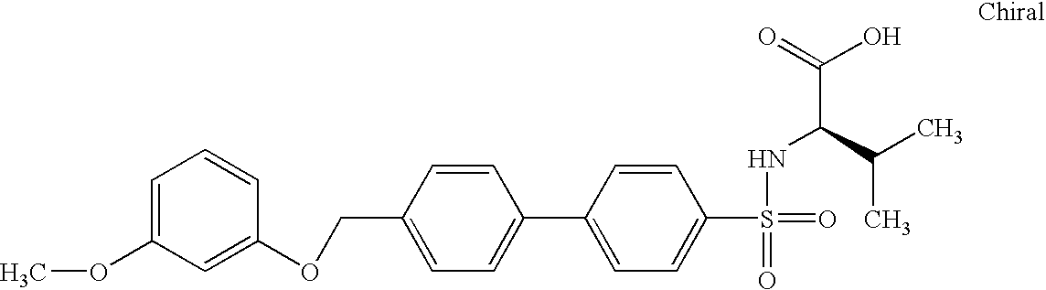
S(NC(C(C)C)C(=O)O)(=O)(=O)C1=CC=C(C2=CC=C(COC3=CC(OC)=CC=C3)C=C2)C=C1
